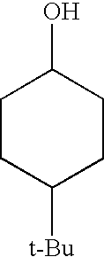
C1CC([t-Bu])CCC1O
